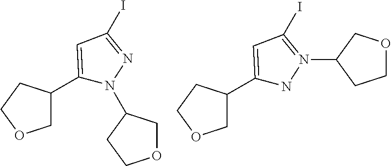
C1C(C2=CC(I)=NN2C2COCC2)CCO1.C1C(C2=CC(I)=N(C3CCOC3)N2)CCO1
